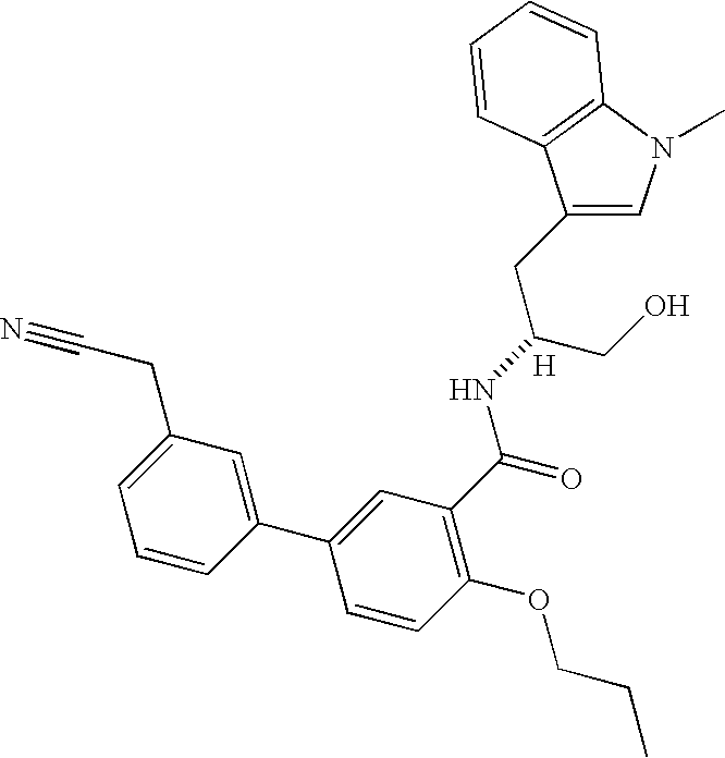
C1=C(CC(CO)NC(C2=C(OCCC)C=CC(C3=CC(CC#N)=CC=C3)=C2)=O)C2=C(N1C)C=CC=C2.[H]
